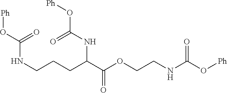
C(NCCCC(C(OCCNC(O[Ph])=O)=O)NC(O[Ph])=O)(O[Ph])=O
